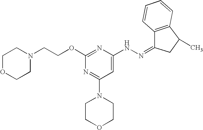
C1C(C)C2=C(C1=NNC1=CC(N3CCOCC3)=NC(OCCN3CCOCC3)=N1)C=CC=C2
